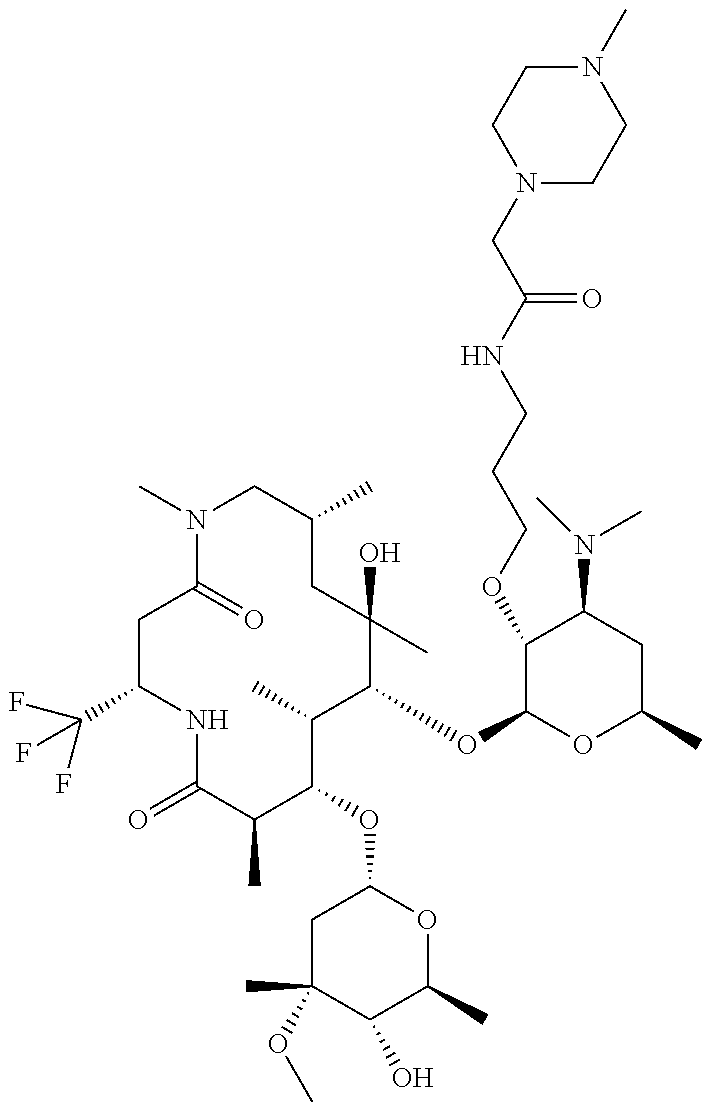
C(C1CC(=O)N(C)CC(C)CC(C)(O)C(OC2OC(C)CC(N(C)C)C2OCCCNC(=O)CN2CCN(C)CC2)C(C)C(OC2CC(C)(OC)C(O)C(C)O2)C(C)C(=O)N1)(F)(F)F
